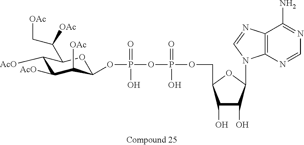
C1([AcO])C([AcO])C([OAc])C(OP(=O)(O)OP(=O)(O)OCC2C(O)C(O)C(N3C4=C(N=C3)C(N)=NC=N4)O2)OC1C(C[OAc])[OAc]
